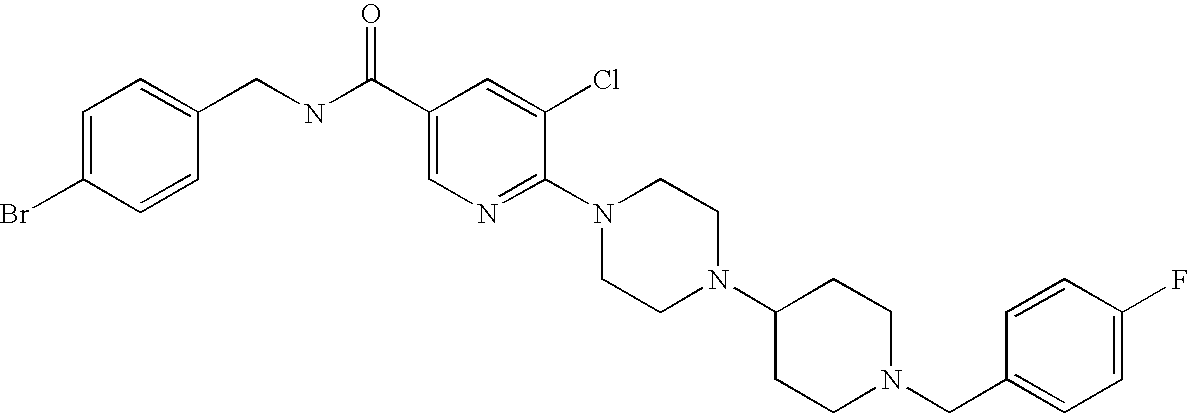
C(N1CCC(N2CCN(C3=NC=C(C(NCC4=CC=C(Br)C=C4)=O)C=C3Cl)CC2)CC1)C1=CC=C(F)C=C1
